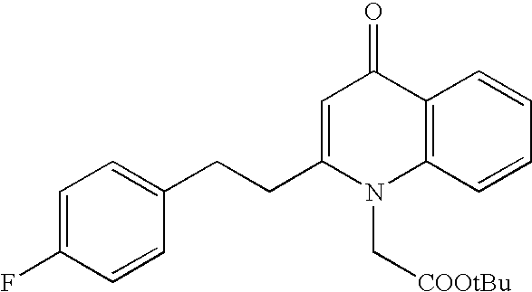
C1=C(F)C=CC(CCC2=CC(=O)C3=C(N2C[COOtBu])C=CC=C3)=C1
